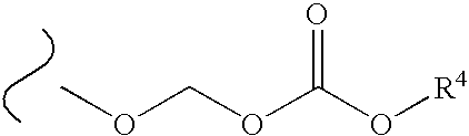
COCOC(O[R4])=O
